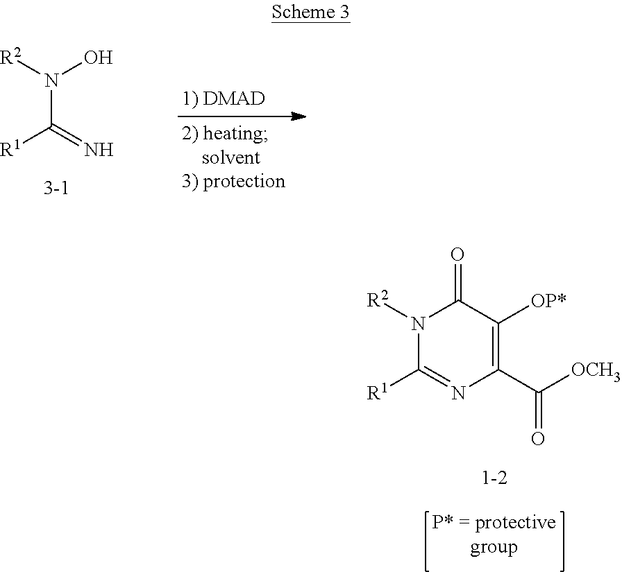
N(C(=N)[R1])([R2])O.C1(=O)N([R2])C([R1])=NC(C(=O)[OCH3])=C1[OP*]
